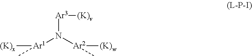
[Ar3]([(K)v])N([Ar2]([(K)w])C)[Ar1]([(K)x])C
